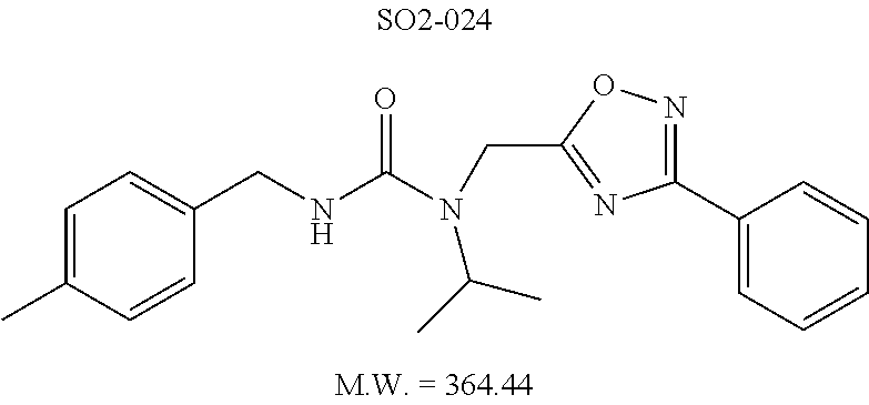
C1(CNC(N(CC2=NC(C3=CC=CC=C3)=NO2)C(C)C)=O)=CC=C(C)C=C1
